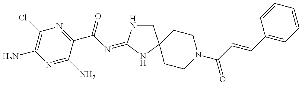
N1=C(N)C(C(N=C2NCC3(N2)CCN(C(C=CC2=CC=CC=C2)=O)CC3)=O)=NC(Cl)=C1N
